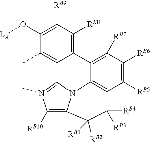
C1(O[LA])=C([RB9])C([RB8])=C2C3=C([RB7])C([RB6])=C([RB5])C4=C3N3C(=N(C)C([RB10])=C3C([RB2])([RB1])C4([RB4])[RB3])C2=C1C
